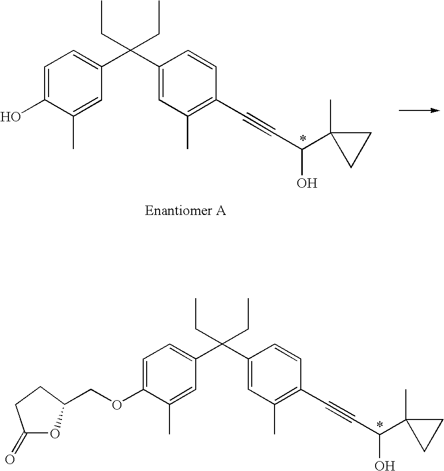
C1=C(O)C(C)=CC(C(C2=CC(C)=C(C#CC(O)C3(C)CC3)C=C2)(CC)CC)=C1.C1=C(OCC2OC(=O)CC2)C(C)=CC(C(C2=CC(C)=C(C#CC(O)C3(C)CC3)C=C2)(CC)CC)=C1
